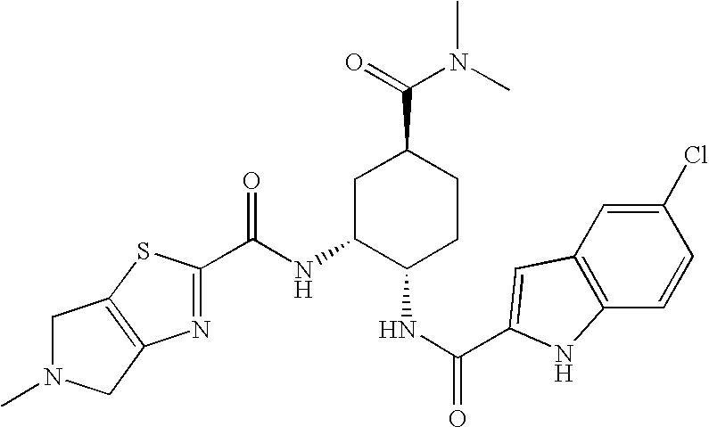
C(NC1C(NC(=O)C2=CC3=C(C=CC(Cl)=C3)N2)CCC(C(N(C)C)=O)C1)(=O)C1=NC2=C(S1)CN(C)C2
